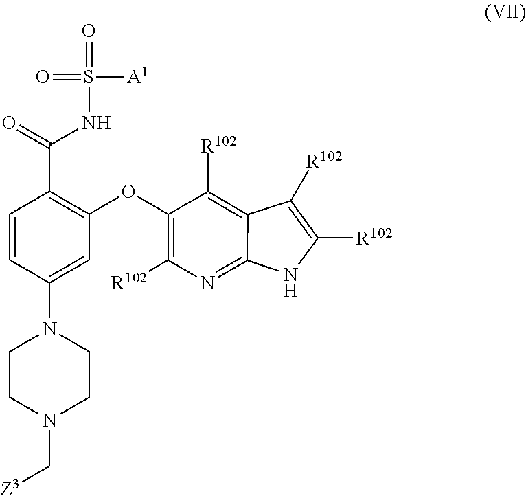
C(N1CCN(C2=CC(OC3=C([R102])N=C4C(=C3[R102])C([R102])=C([R102])N4)=C(C(=O)NS([A1])(=O)=O)C=C2)CC1)[Z3]
